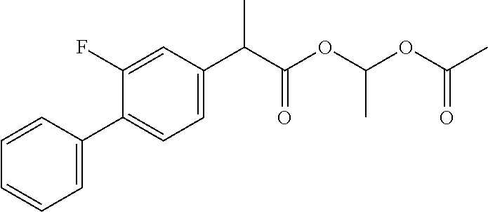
C1=C(C2=CC=C(C(C(OC(OC(C)=O)C)=O)C)C=C2F)C=CC=C1
